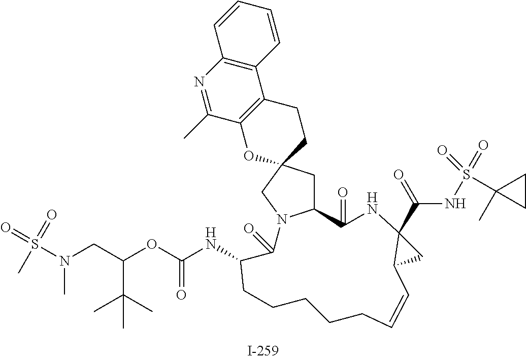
C12=C(N=C(C)C3=C1CCC1(O3)CC3N(C1)C(=O)C(NC(OC(CN(S(C)(=O)=O)C)C(C)(C)C)=O)CCCCCC=CC1C(C(=O)NS(C4(C)CC4)(=O)=O)(NC3=O)C1)C=CC=C2
